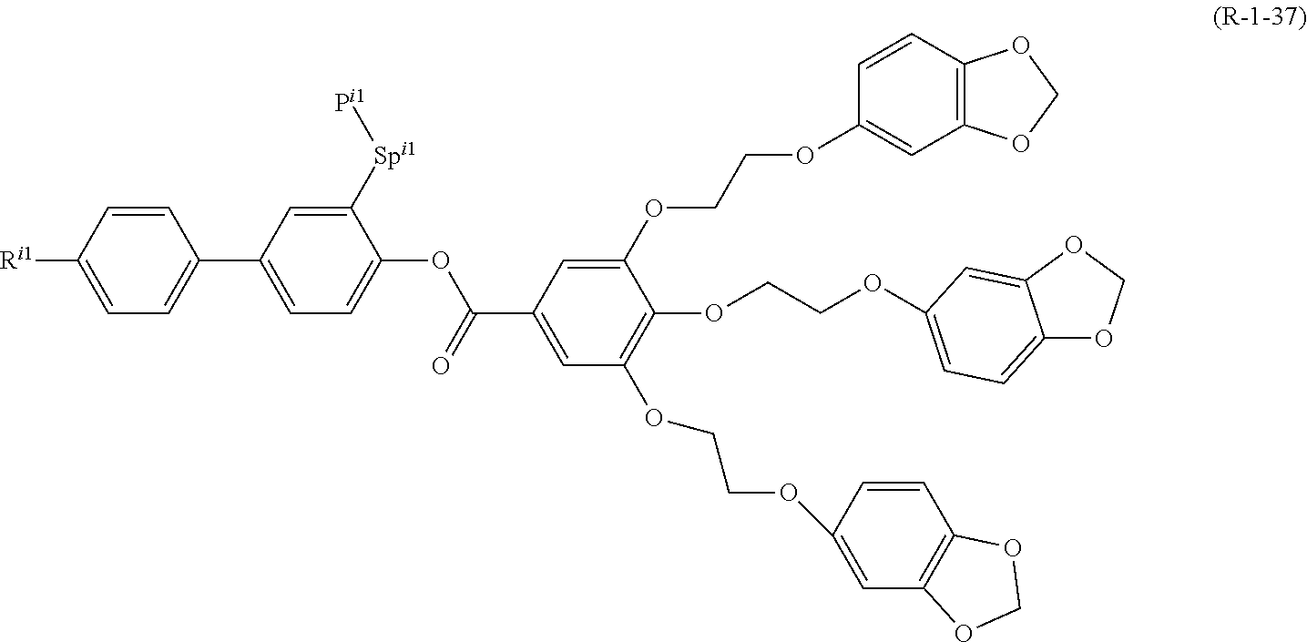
C1=CC([Ri1])=CC=C1C1=CC=C(OC(C2=CC(OCCOC3=CC4=C(C=C3)OCO4)=C(OCCOC3=CC=C4OCOC4=C3)C(OCCOC3=CC4=C(C=C3)OCO4)=C2)=O)C([Spi1][Pi1])=C1
